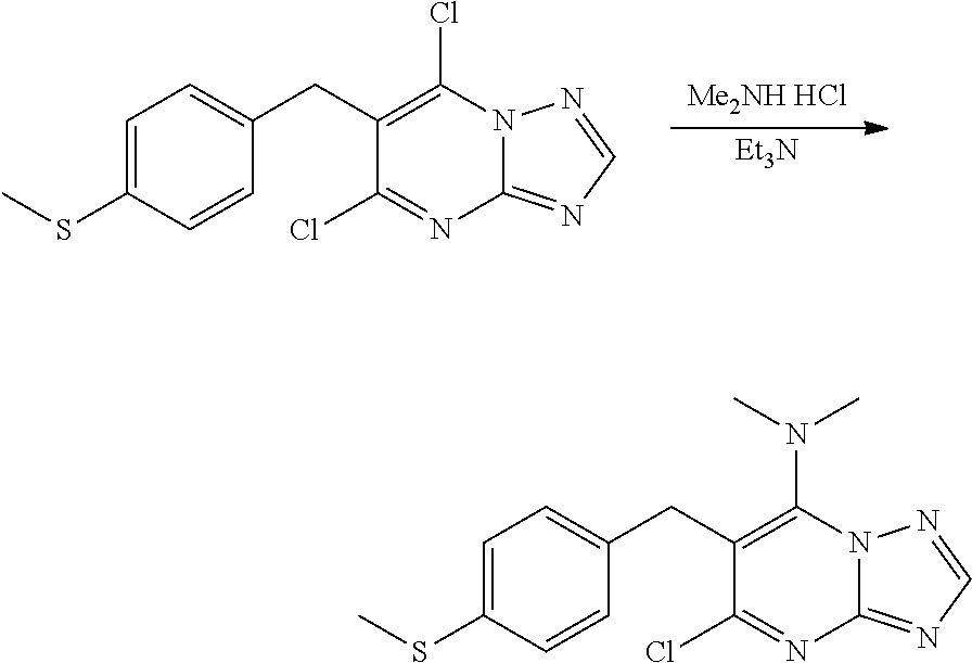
[Me2NH HCl].[Et3N].C1=C(SC)C=CC(CC2=C(Cl)N3C(=NC=N3)N=C2Cl)=C1.C1=C(SC)C=CC(CC2=C(N(C)C)N3C(=NC=N3)N=C2Cl)=C1
